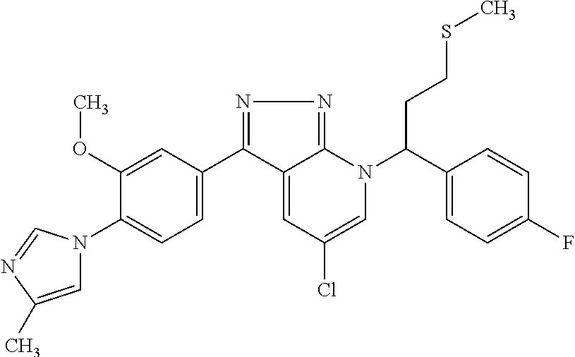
N1=C(C2=CC=C(N3C=C(C)N=C3)C(OC)=C2)C2=CC(Cl)=CN(C(C3=CC=C(F)C=C3)CCSC)C2=N1
